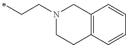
C(C)CN1CC2=C(CC1)C=CC=C2
